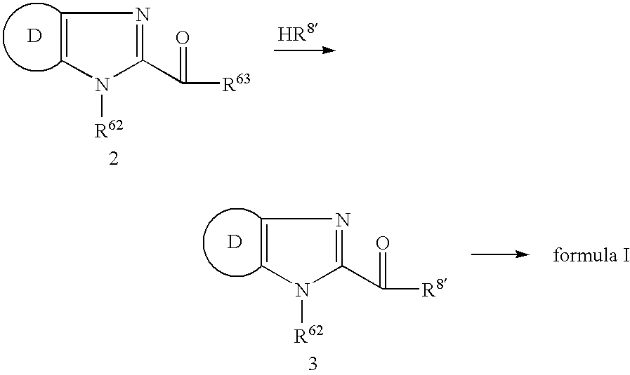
C1=CN([R62])C(C([R63])=O)=N1.[D].C1=CN([R62])C(C([R8])=O)=N1.[D]
